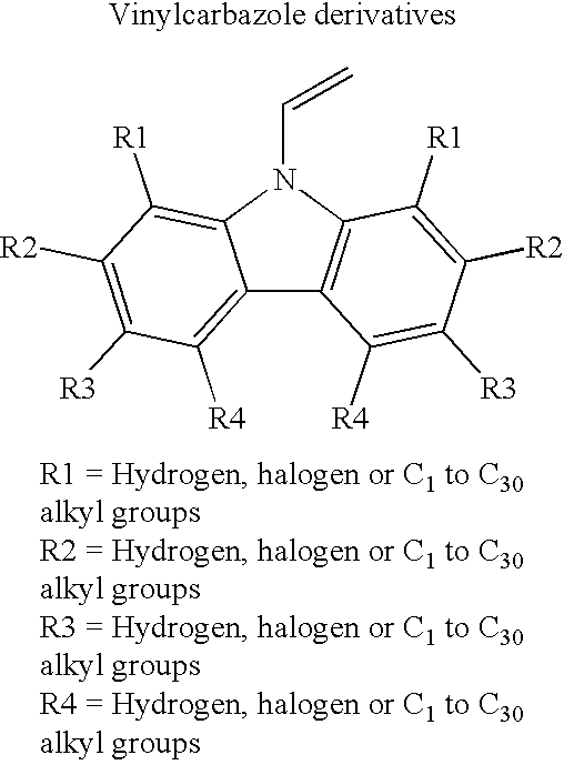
C12=C([R4])C([R3])=C([R2])C([R1])=C1N(C=C)C1=C2C([R4])=C([R3])C([R2])=C1[R1]
